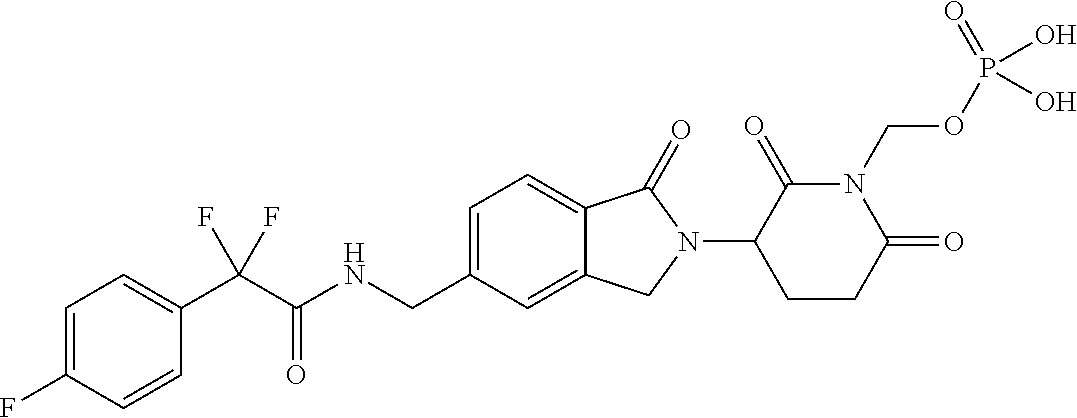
C1=C(F)C=CC(C(C(NCC2=CC=C3C(=C2)CN(C2CCC(=O)N(COP(=O)(O)O)C2=O)C3=O)=O)(F)F)=C1
